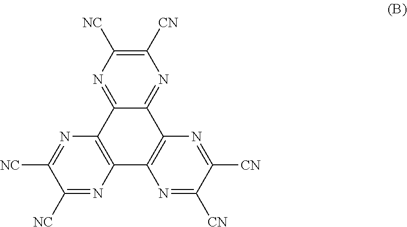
C12=NC([NC])=C([CN])N=C1C1=C(C3=C2N=C([NC])C([NC])=N3)N=C([CN])C([CN])=N1
